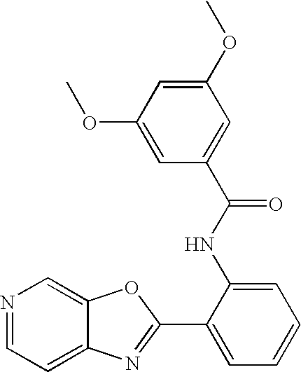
C12=CC=NC=C1OC(C1=CC=CC=C1NC(C1=CC(OC)=CC(OC)=C1)=O)=N2
